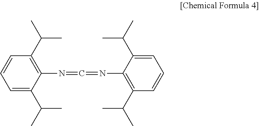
C1=C(C(C)C)C(N=C=NC2=C(C(C)C)C=CC=C2C(C)C)=C(C(C)C)C=C1
